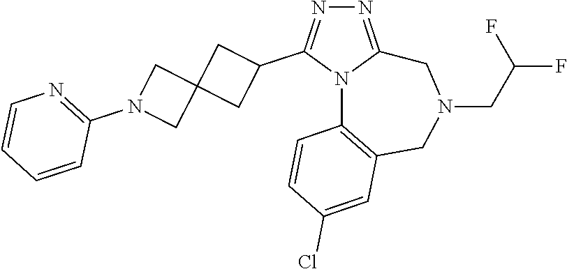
N1=C2N(C(C3CC4(C3)CN(C3=NC=CC=C3)C4)=N1)C1=C(CN(CC(F)F)C2)C=C(Cl)C=C1
